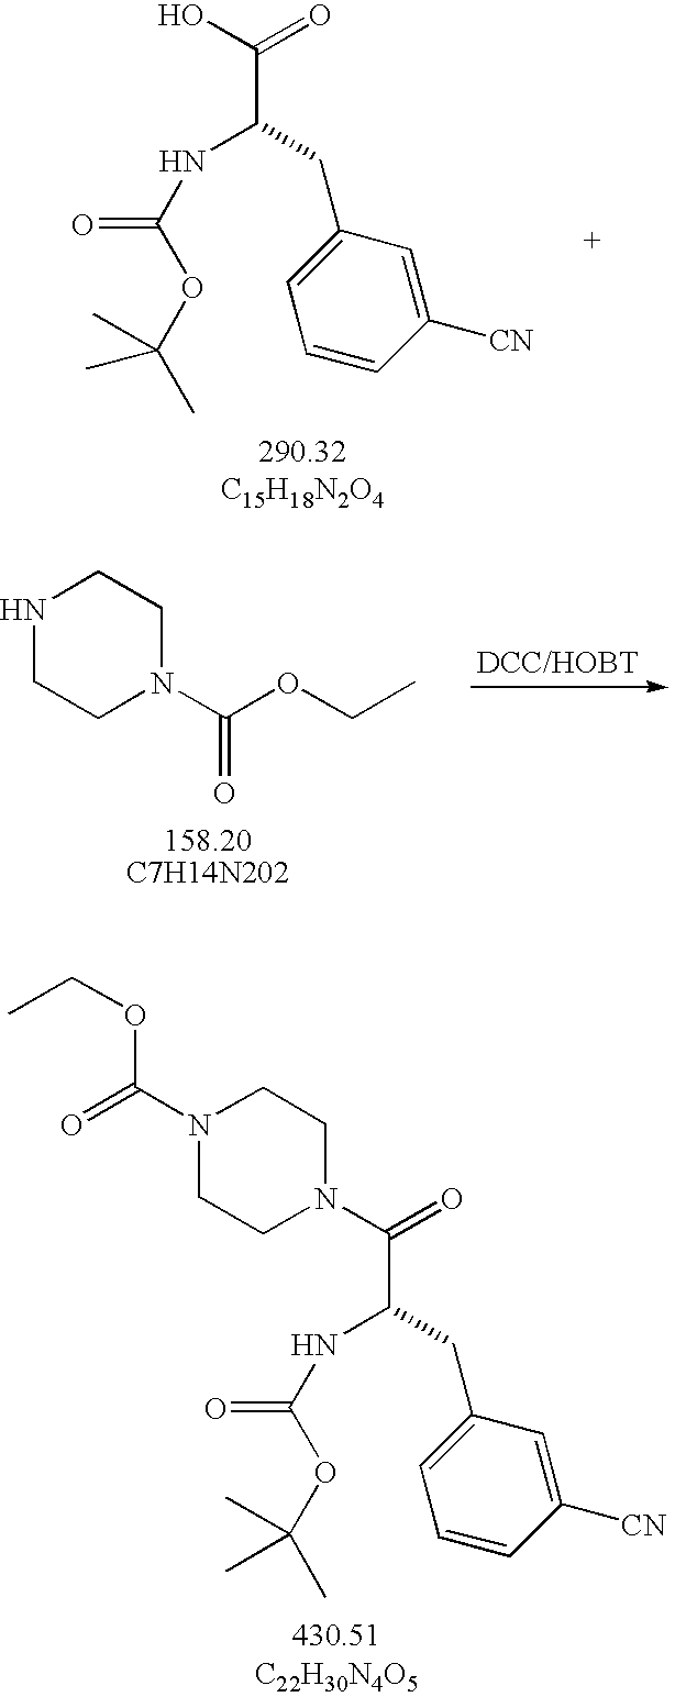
CCOC(N1CCN(C(=O)C(CC2=CC=CC([CN])=C2)NC(OC(C)(C)C)=O)CC1)=O.C1([CN])=CC(CC(C(O)=O)NC(=O)OC(C)(C)C)=CC=C1.N1CCN(C(OCC)=O)CC1
